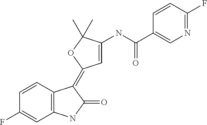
FC1=CC2=C(C=C1)C(=C1C=C(NC(C3=CN=C(F)C=C3)=O)C(C)(C)O1)C(=O)N2
